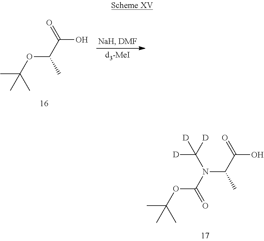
O(C(=O)N(C(C)C(O)=O)C([D])([D])[D])C(C)(C)C.O(C(C)C(O)=O)C(C)(C)C
